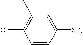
C1=CC([SF3])=CC(C)=C1Cl
